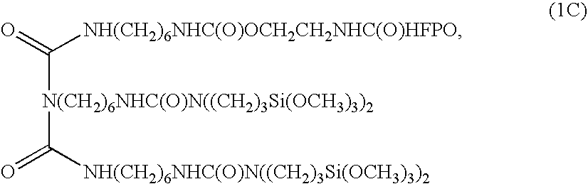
C([N(CH2)6NHC(O)N((CH2)3Si(OCH3)3)2]C([NH(CH2)6NHC(O)N((CH2)3Si(OCH3)3)2])=O)(=O)[NH(CH2)6NHC(O)OCH2CH2NHC(O)HFPO]
